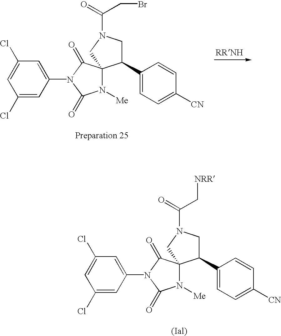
C1(Cl)=CC(N2C(=O)C3(N([Me])C2=O)CN(C(CBr)=O)CC3C2=CC=C([CN])C=C2)=CC(Cl)=C1.C1(Cl)=CC(N2C(=O)C3(N([Me])C2=O)CN(C(C[NRR])=O)CC3C2=CC=C([CN])C=C2)=CC(Cl)=C1
